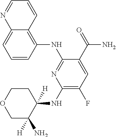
C1=CC(NC2=NC(NC3([H])CCOCC3(N)[H])=C(F)C=C2C(=O)N)=C2C(=C1)N=CC=C2
